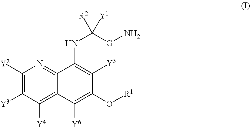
C1([Y2])=C([Y3])C([Y4])=C2C(=N1)C(NC([G]N)([R2])[Y1])=C([Y5])C(O[R1])=C2[Y6]
